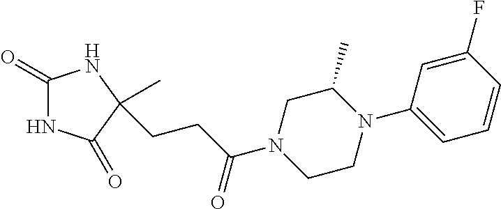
C1(=O)NC(=O)C(C)(CCC(N2CCN(C3=CC=CC(F)=C3)C(C)C2)=O)N1
